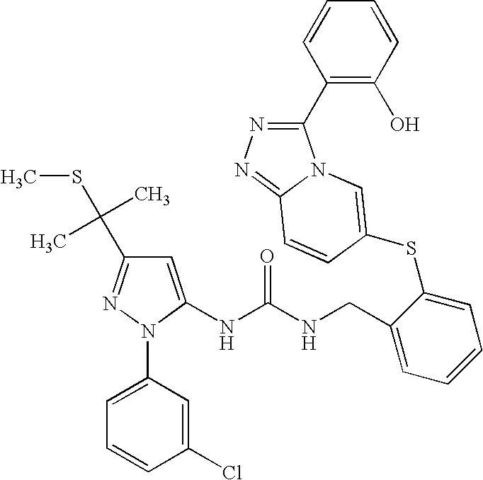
C1=C(NC(NCC2=CC=CC=C2SC2=CN3C(C4=C(O)C=CC=C4)=NN=C3C=C2)=O)N(C2=CC=CC(Cl)=C2)N=C1C(C)(SC)C
